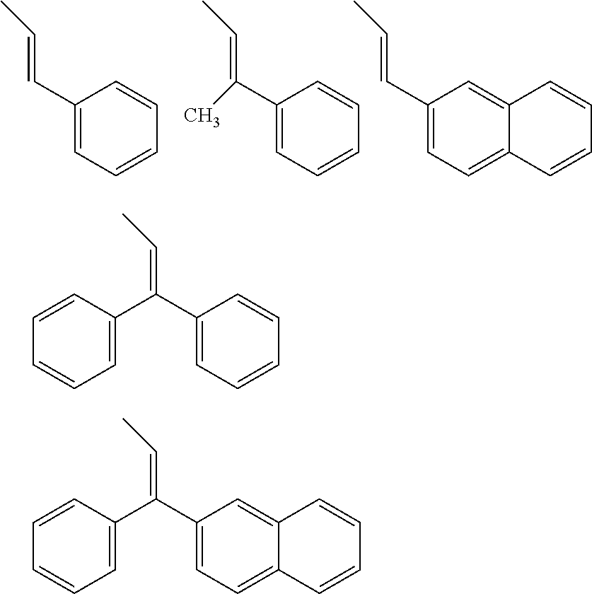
C1(C=CC)=CC=CC=C1.C1(C(=CC)C)=CC=CC=C1.C1(C=CC)=CC=C2C(=C1)C=CC=C2.C1=C(C(C2=CC=CC=C2)=CC)C=CC=C1.C1=C(C(C2=CC=C3C(=C2)C=CC=C3)=CC)C=CC=C1
